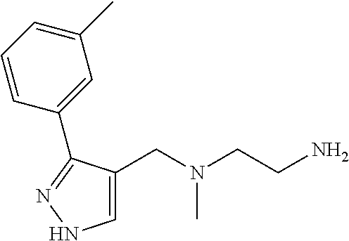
C1=C(CN(CCN)C)C(C2=CC(C)=CC=C2)=NN1
